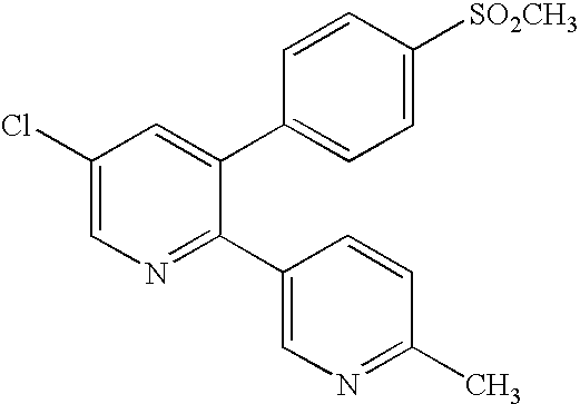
C1=CC([SO2CH3])=CC=C1C1=CC(Cl)=CN=C1C1=CN=C(C)C=C1
